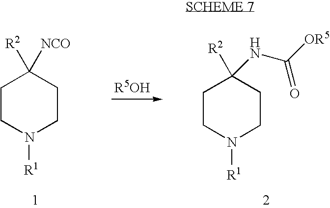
[R5OH].C1CN([R1])CCC1([R2])NC([OR5])=O.C1CN([R1])CCC1([R2])[NCO]
